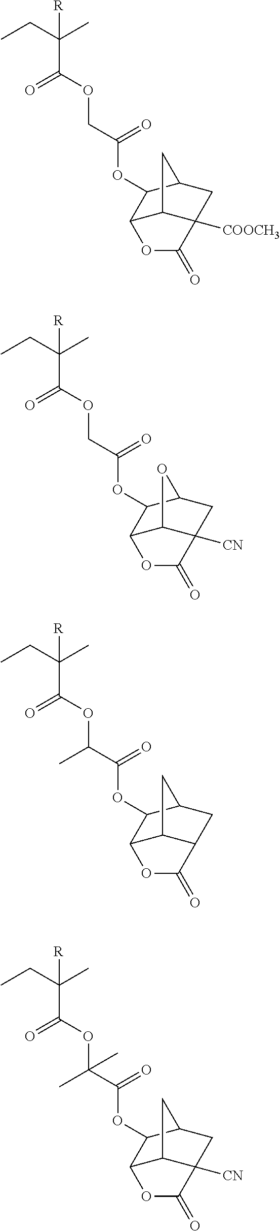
CCC(C(=O)OCC(OC1C2C3C([COOCH3])(CC1C3)C(=O)O2)=O)(C)[R].CCC(C(=O)OCC(OC1C2C3C([CN])(CC1O3)C(=O)O2)=O)(C)[R].CCC(C(=O)OC(C(OC1C2C3C(CC1C3)C(=O)O2)=O)C)(C)[R].CCC(C(=O)OC(C(OC1C2C3C([CN])(CC1C3)C(=O)O2)=O)(C)C)(C)[R]
